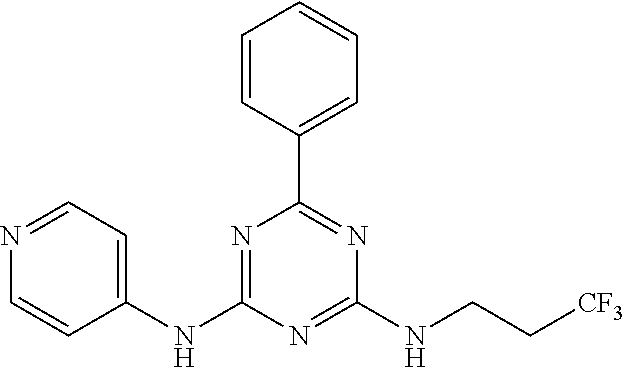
C1=CC(C2=NC(NCC[CF3])=NC(NC3=CC=NC=C3)=N2)=CC=C1
